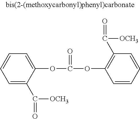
C1=C(C(=O)[OCH3])C(OC(OC2=C(C(=O)[OCH3])C=CC=C2)=O)=CC=C1
